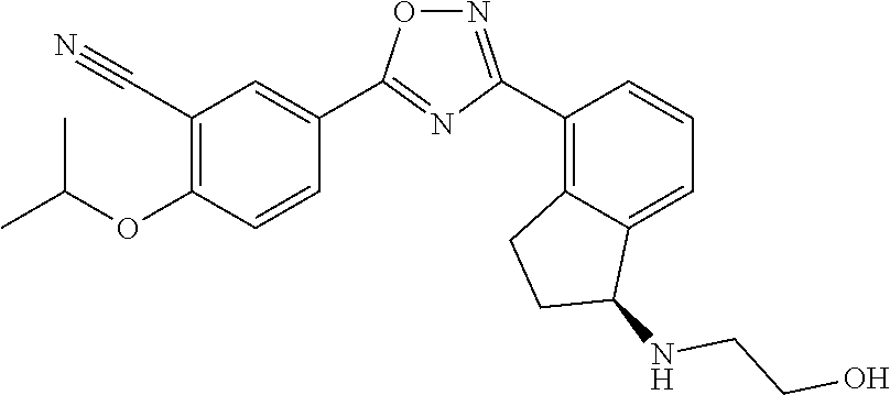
C1(C#N)=C(OC(C)C)C=CC(C2=NC(C3=C4C(=CC=C3)C(NCCO)CC4)=NO2)=C1
